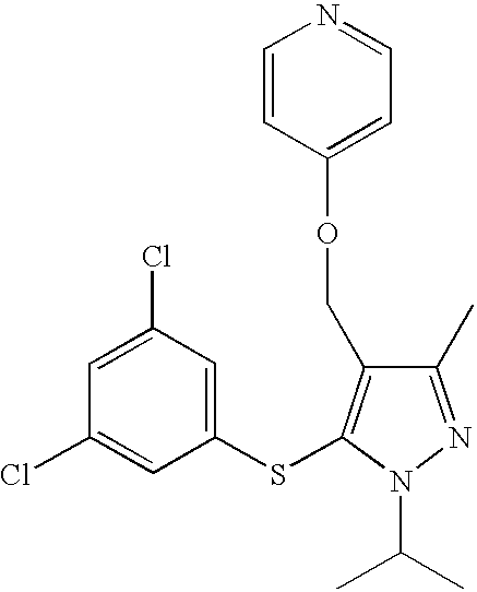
C1(Cl)=CC(Cl)=CC(SC2=C(COC3=CC=NC=C3)C(C)=NN2C(C)C)=C1
